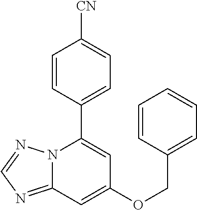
C12=NC=NN1C(C1=CC=C([CN])C=C1)=CC(OCC1=CC=CC=C1)=C2
